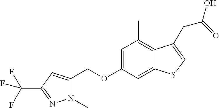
C12=CC(OCC3=CC(C(F)(F)F)=NN3C)=CC(C)=C1C(CC(O)=O)=CS2
